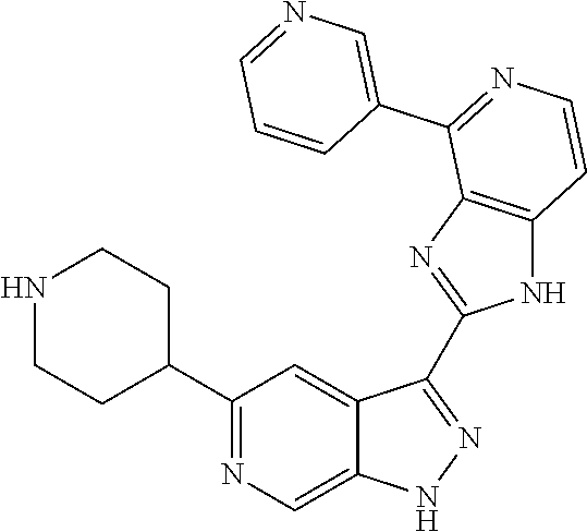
C1(C2=NC=C3C(=C2)C(C2=NC4=C(N2)C=CN=C4C2=CN=CC=C2)=NN3)CCNCC1
